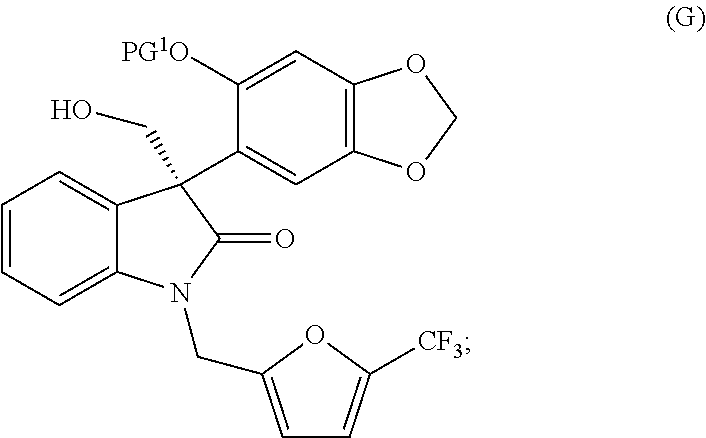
C1([PG1O])=CC2=C(C=C1C1(CO)C3=CC=CC=C3N(CC3=CC=C([CF3])O3)C1=O)OCO2
